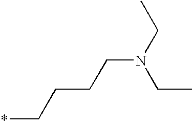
*CCCCN(CC)CC
